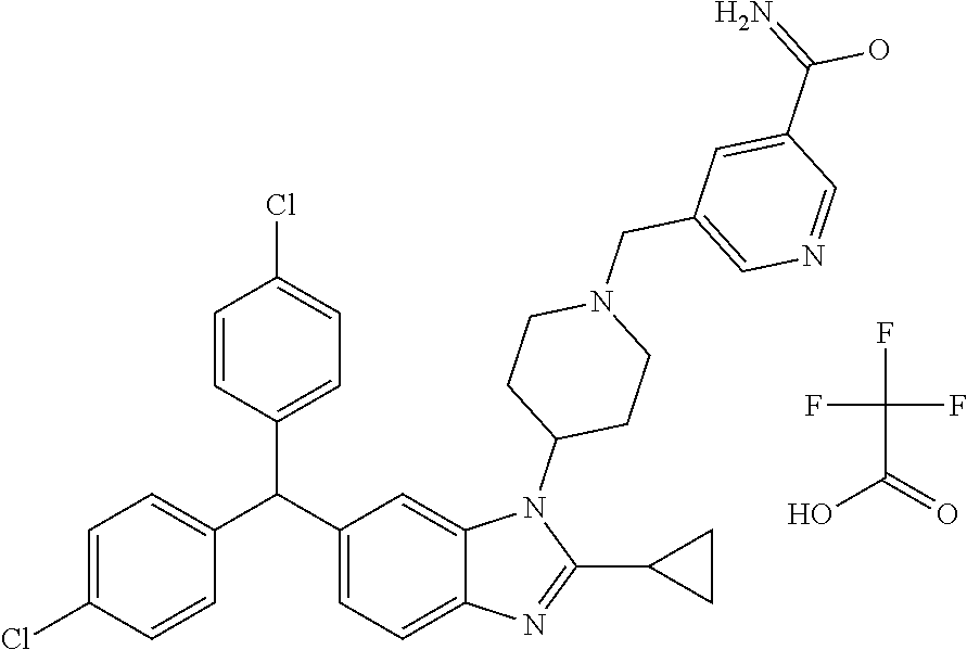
C1=C(Cl)C=CC(C(C2=CC=C3C(=C2)N(C2CCN(CC4=CN=CC(C(=N)O)=C4)CC2)C(C2CC2)=N3)C2=CC=C(Cl)C=C2)=C1.FC(C(=O)O)(F)F
